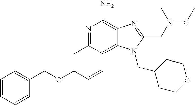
N1=C2C(=C3C(=C1N)N=C(CN(OC)C)N3CC1CCOCC1)C=CC(OCC1=CC=CC=C1)=C2
